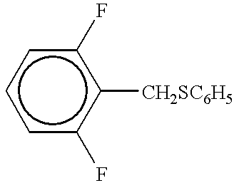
c1cc(F)c([CH2SC6H5])c(F)c1
